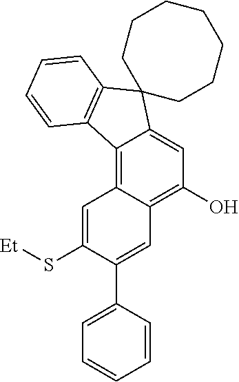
C12=C3C(=C(O)C=C1C1(C4=C2C=CC=C4)CCCCCCC1)C=C(C1=CC=CC=C1)C(S[Et])=C3
